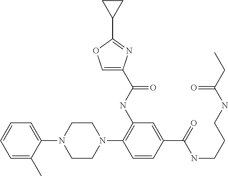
C1(C)=CC=CC=C1N1CCN(C2=C(NC(C3=COC(C4CC4)=N3)=O)C=C(C(=O)NCCCNC(CC)=O)C=C2)CC1
